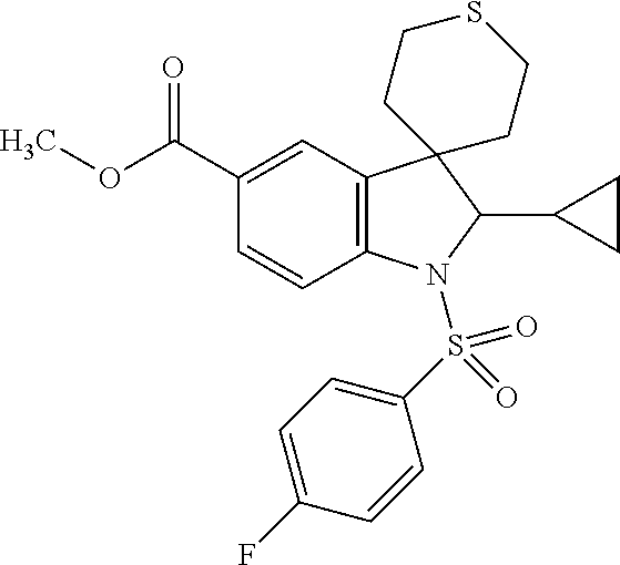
C12=C(C=C(C(OC)=O)C=C1)C1(C(C3CC3)N2S(C2=CC=C(F)C=C2)(=O)=O)CCSCC1
